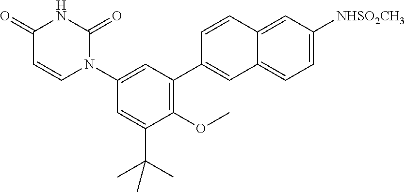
C12=CC([NHSO2CH3])=CC=C1C=C(C1=C(OC)C(C(C)(C)C)=CC(N3C(=O)NC(=O)C=C3)=C1)C=C2
